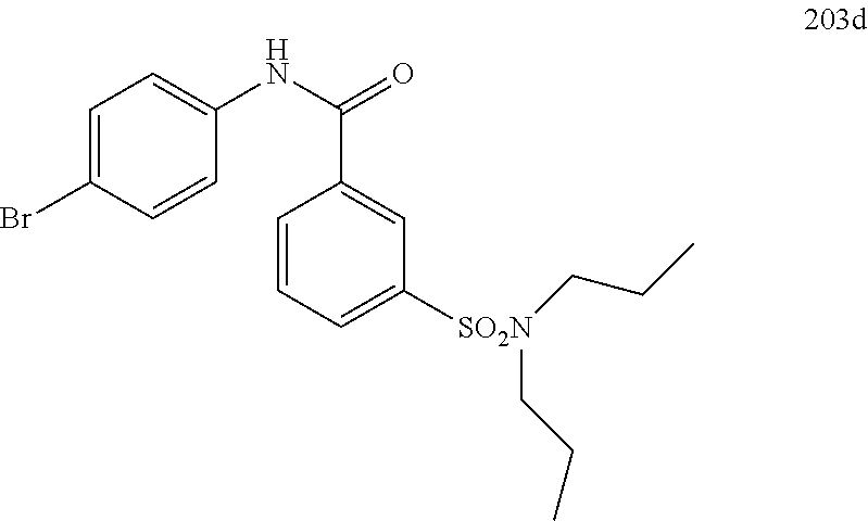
C1=CC=C([SO2N](CCC)CCC)C=C1C(NC1=CC=C(Br)C=C1)=O
